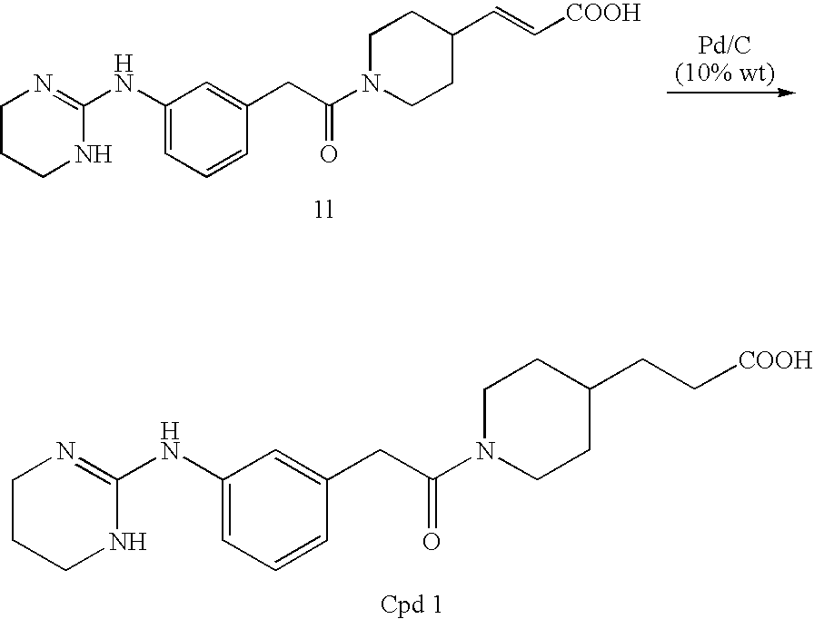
C1CCNC(NC2=CC=CC(CC(N3CCC(C=C[COOH])CC3)=O)=C2)=N1.C1CCNC(NC2=CC=CC(CC(N3CCC(CC[COOH])CC3)=O)=C2)=N1
